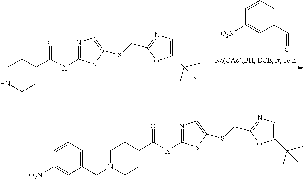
C1=C([O2N])C=CC=C1C=O.N1CCC(C(NC2=NC=C(SCC3=NC=C(C(C)(C)C)O3)S2)=O)CC1.N1(CC2=CC=CC([O2N])=C2)CCC(C(NC2=NC=C(SCC3=NC=C(C(C)(C)C)O3)S2)=O)CC1
